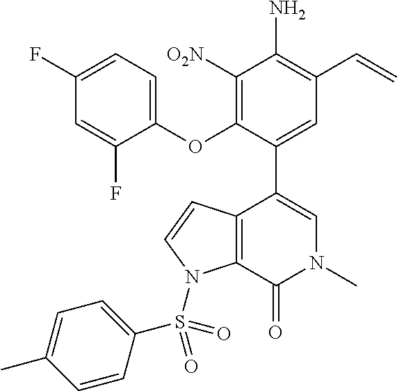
C1=C(F)C=C(F)C(OC2=C([O2N])C(N)=C(C=C)C=C2C2=CN(C)C(=O)C3=C2C=CN3S(C2=CC=C(C)C=C2)(=O)=O)=C1
